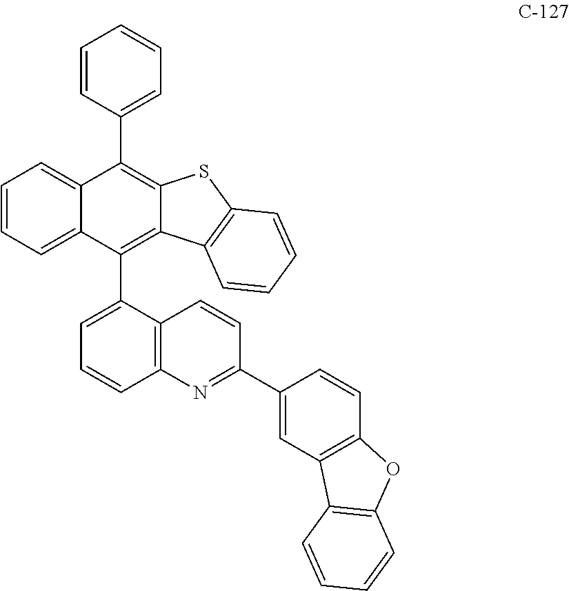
C1=CC=C2C(=C1)C(C1=CC=CC=C1)=C1SC3=C(C1=C2C1=CC=CC2=C1C=CC(C1=CC4=C(C=C1)OC1=C4C=CC=C1)=N2)C=CC=C3
